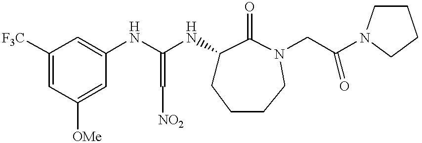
C1=C([F3C])C=C(NC(NC2CCCCN(CC(N3CCCC3)=O)C2=O)=C[NO2])C=C1[OMe]
